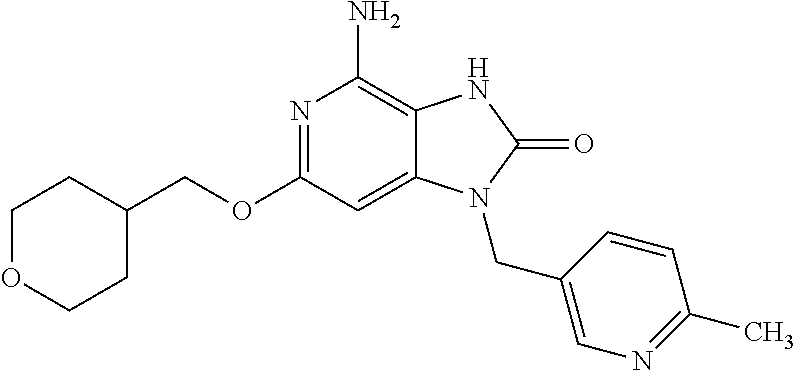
N1=C(OCC2CCOCC2)C=C2C(=C1N)NC(=O)N2CC1=CN=C(C)C=C1
